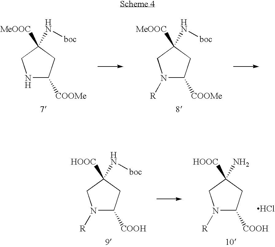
N1C([COOMe])CC(N[boc])([MeOOC])C1.N1([R])C([COOMe])CC(N[boc])([MeOOC])C1.Cl.N1([R])C([COOH])CC(N[boc])([HOOC])C1.N1([R])C([COOH])CC(N)([HOOC])C1
